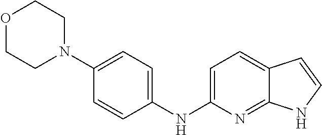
C1=C(NC2=CC=C(N3CCOCC3)C=C2)N=C2C(=C1)C=CN2
